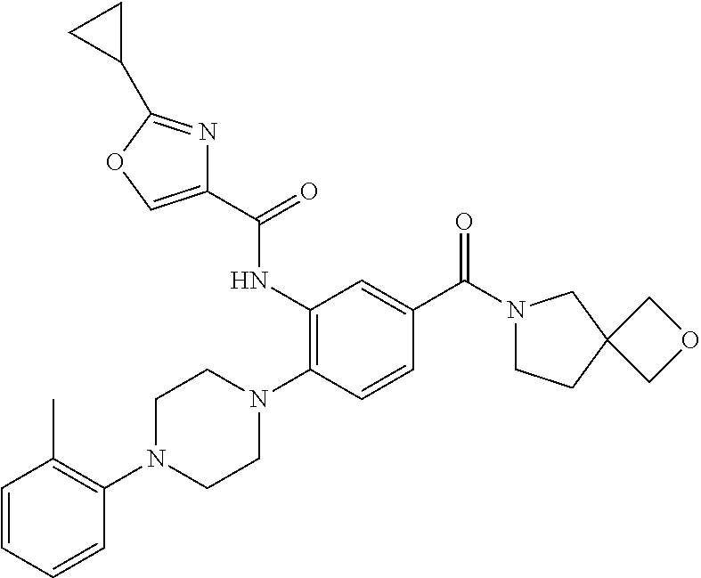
C1=CC=CC(N2CCN(C3=C(NC(C4=COC(C5CC5)=N4)=O)C=C(C(N4CCC5(C4)COC5)=O)C=C3)CC2)=C1C
